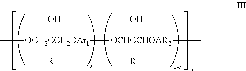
C[OCH2CCH2OAr1](O)([R])[OCHCCHOAR2](O)([R])C
